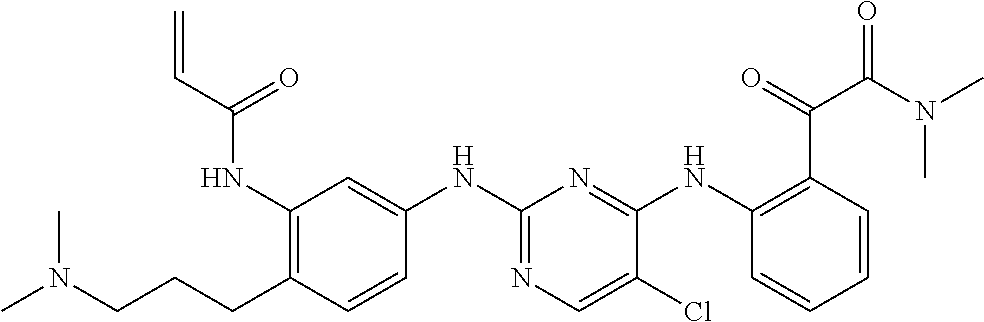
C1(NC(C=C)=O)=C(CCCN(C)C)C=CC(NC2=NC=C(Cl)C(NC3=C(C(=O)C(N(C)C)=O)C=CC=C3)=N2)=C1
